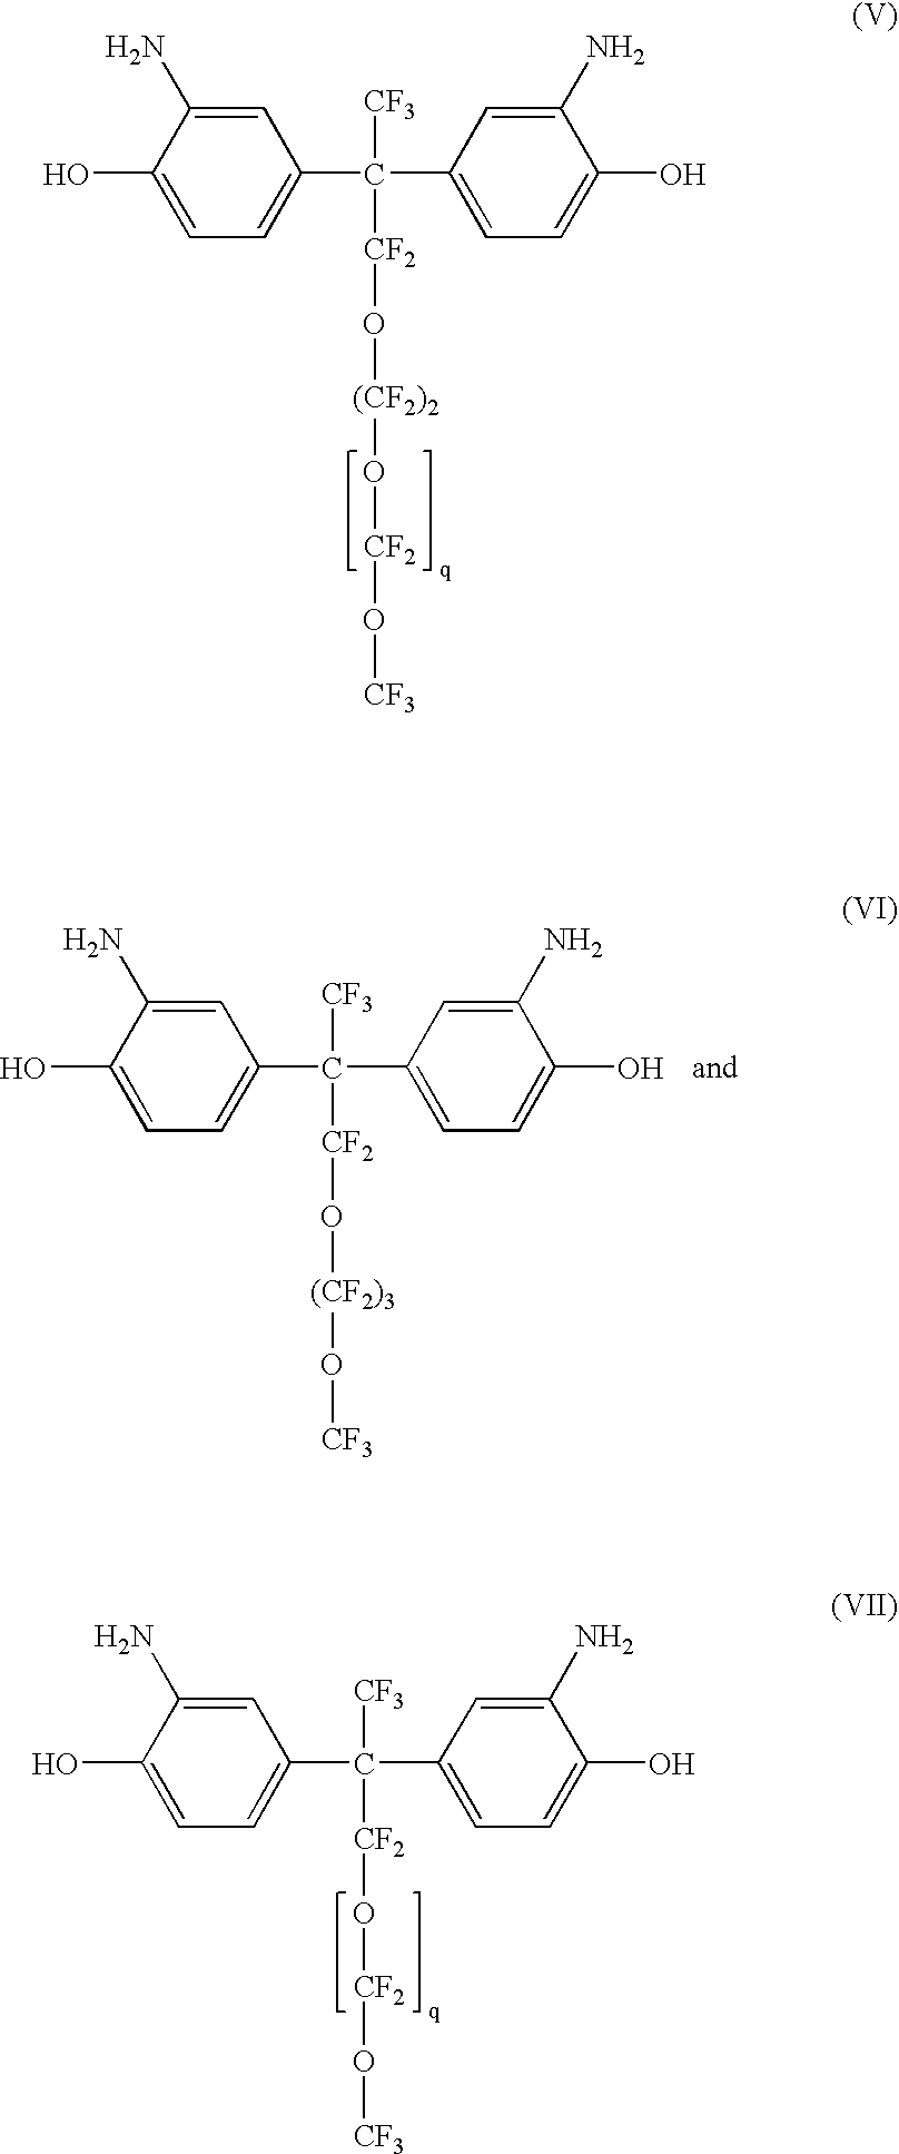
C1=C(C(C2=CC=C(O)C(N)=C2)([CF3])[CF2]O[(CF2)2]O[CF2]O[CF3])C=C(N)C(O)=C1.C1=C(C(C2=CC=C(O)C(N)=C2)([CF3])[CF2]O[(CF2)3]O[CF3])C=C(N)C(O)=C1.C1=C(C(C2=CC=C(O)C(N)=C2)([CF3])[CF2]O[CF2]O[CF3])C=C(N)C(O)=C1
